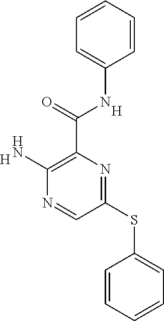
N1=C(SC2=CC=CC=C2)C=NC(N)=C1C(NC1=CC=CC=C1)=O.[H].[H]
